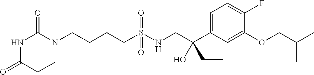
C(CCS(NCC(C1=CC=C(F)C(OCC(C)C)=C1)(CC)O)(=O)=O)CN1C(=O)NC(=O)CC1
